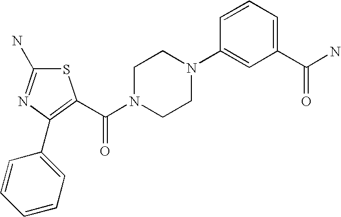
S1C(N)=NC(C2=CC=CC=C2)=C1C(N1CCN(C2=CC(C(N)=O)=CC=C2)CC1)=O
